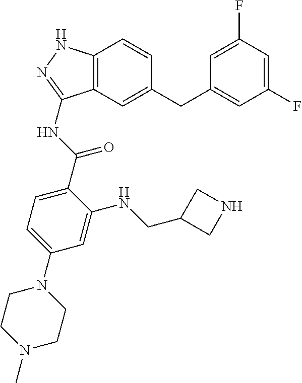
C12=C(C=C(CC3=CC(F)=CC(F)=C3)C=C1)C(NC(=O)C1=CC=C(N3CCN(C)CC3)C=C1NCC1CNC1)=NN2
